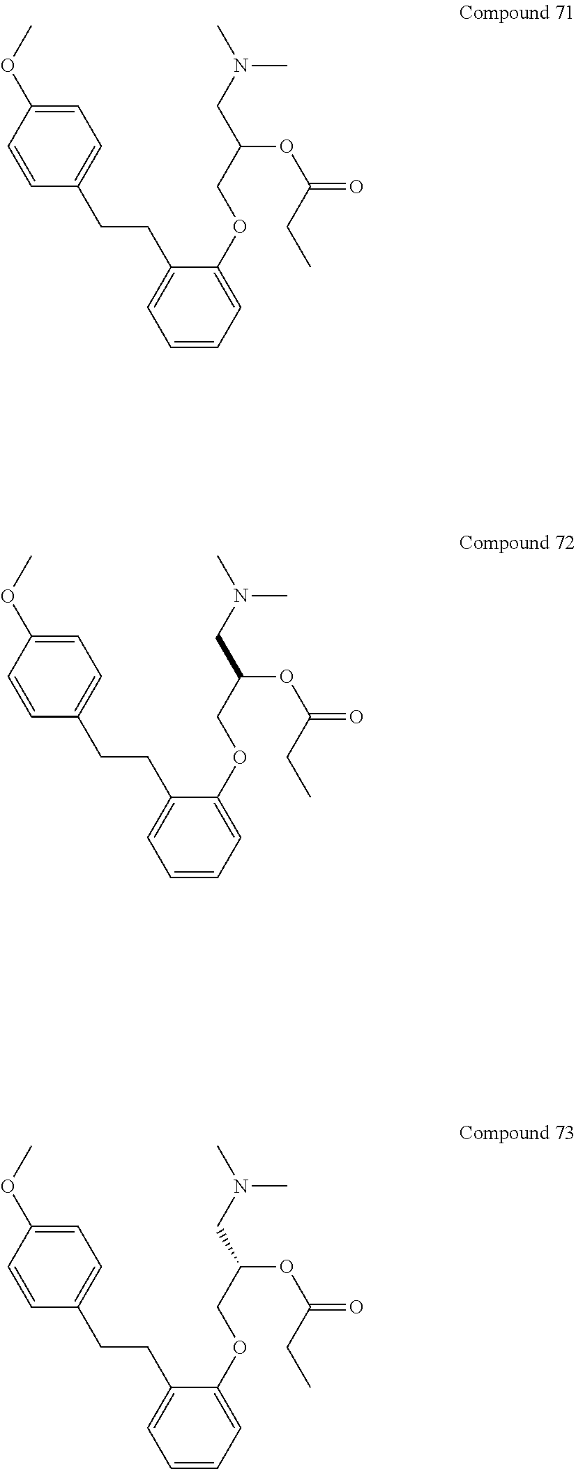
C1=CC(OC)=CC=C1CCC1=CC=CC=C1OCC(OC(=O)CC)CN(C)C.C1=CC(OC)=CC=C1CCC1=CC=CC=C1OCC(OC(=O)CC)CN(C)C.C1=CC(OC)=CC=C1CCC1=CC=CC=C1OCC(OC(=O)CC)CN(C)C
